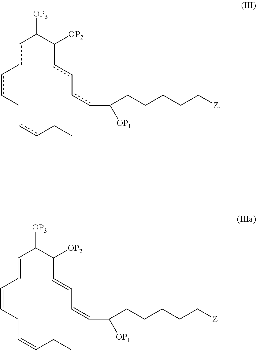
c(c-ccCccCC)C(C(cc-ccC(CCCCC[Z])[OP1])[OP2])[OP3].C(=CC=CCC=CCC)C(C(C=CC=CC(CCCCC[Z])[OP1])[OP2])[OP3]
